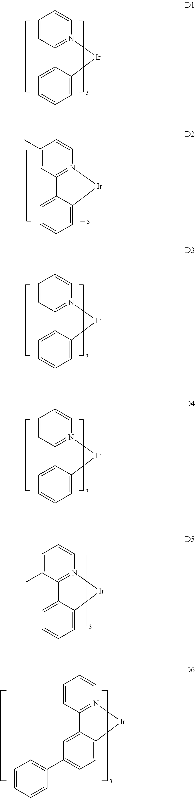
C1=CC2=N(C=C1)[Ir]C1=CC=CC=C21.C1(C)=CC2=N(C=C1)[Ir]C1=CC=CC=C21.C1=CC2=N(C=C1C)[Ir]C1=CC=CC=C21.C1=CC2=N(C=C1)[Ir]C1=CC(C)=CC=C21.C1=C(C)C2=N(C=C1)[Ir]C1=CC=CC=C21.C1=CC2=N(C=C1)[Ir]C1=CC=C(C3=CC=CC=C3)C=C21
